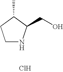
C1NC(CO)C(C)C1.Cl
